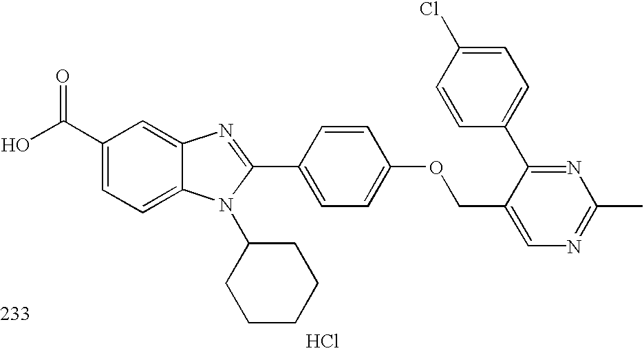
OC(C1=CC=C2C(=C1)N=C(C1=CC=C(OCC3=CN=C(C)N=C3C3=CC=C(Cl)C=C3)C=C1)N2C1CCCCC1)=O.Cl
